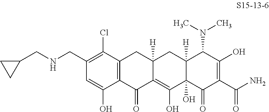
C(C1=C(Cl)C2=C(C(O)=C1)C(=O)C1=C(O)C3(O)C([H])(CC1([H])C2)C(N(C)C)C(O)=C(C(N)=O)C3=O)NCC1CC1
